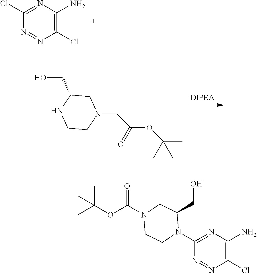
C1(Cl)=NC(N)=C(Cl)N=N1.C(OC(C)(C)C)(=O)CN1CC(CO)NCC1.N1(C2=NC(N)=C(Cl)N=N2)C(CO)CN(C(OC(C)(C)C)=O)CC1
